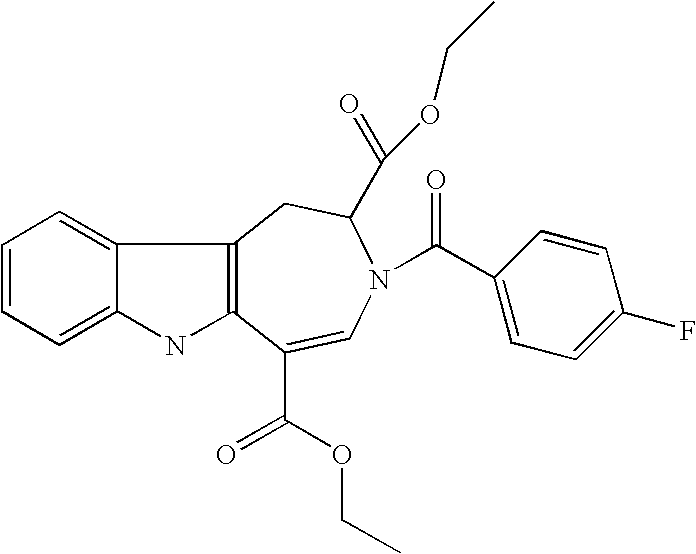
C1=CC=C2C(=C1)C1=C(N2)C(C(OCC)=O)=CN(C(=O)C2=CC=C(F)C=C2)C(C(=O)OCC)C1
